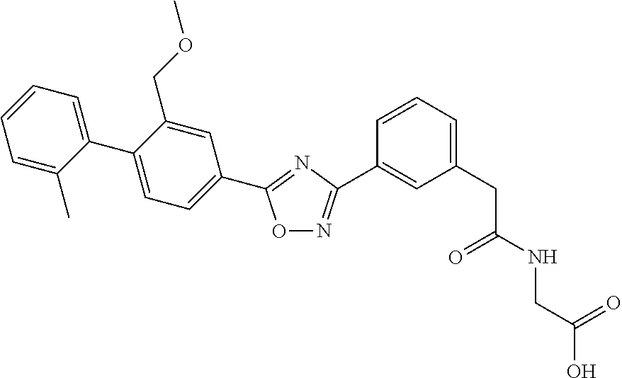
O1N=C(C2=CC(CC(NCC(O)=O)=O)=CC=C2)N=C1C1=CC=C(C2=CC=CC=C2C)C(COC)=C1
